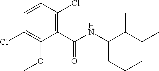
C1(Cl)=C(OC)C(C(=O)NC2CCCC(C)C2C)=C(Cl)C=C1
